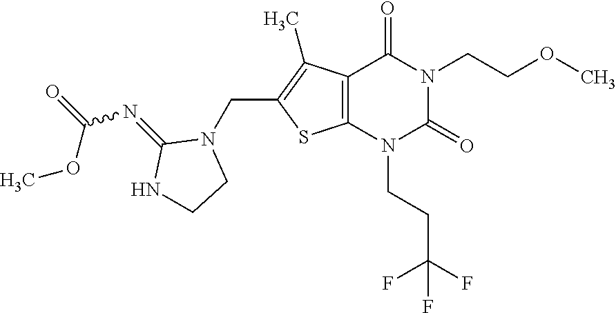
C12=C(N(CCC(F)(F)F)C(=O)N(CCOC)C1=O)SC(CN1C(=NC(OC)=O)NCC1)=C2C
